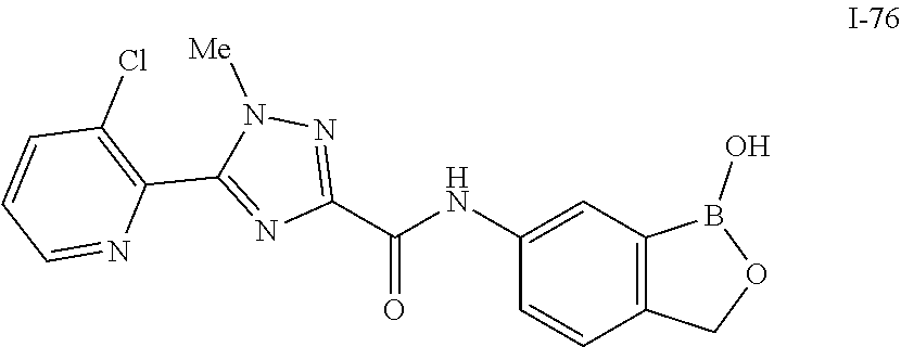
C1(NC(C2=NN([Me])C(C3=C(Cl)C=CC=N3)=N2)=O)=CC2=C(C=C1)COB2O
